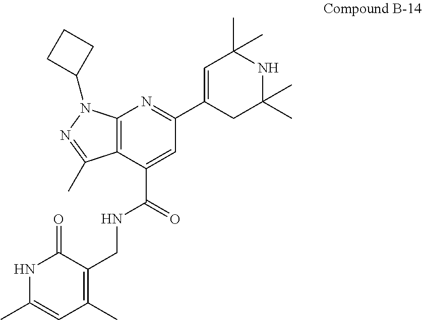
N1C(C)=CC(C)=C(CNC(C2=CC(C3=CC(C)(C)NC(C)(C)C3)=NC3=C2C(C)=NN3C2CCC2)=O)C1=O
